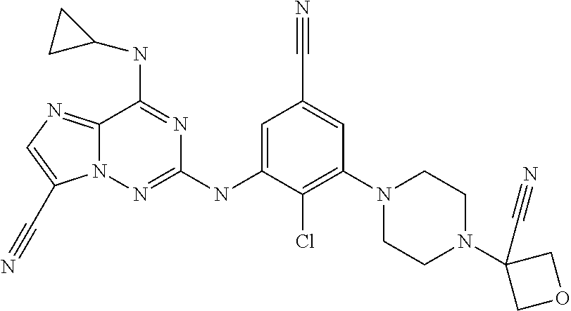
C1=C(NC2=NN3C(=NC=C3C#N)C(NC3CC3)=N2)C(Cl)=C(N2CCN(C3(C#N)COC3)CC2)C=C1C#N
